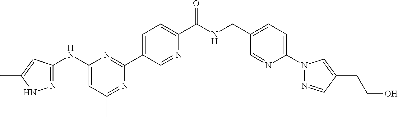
C1(NC2=NNC(C)=C2)=CC(C)=NC(C2=CC=C(C(NCC3=CC=C(N4N=CC(CCO)=C4)N=C3)=O)N=C2)=N1
